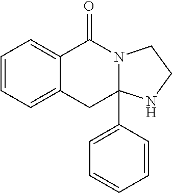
C1=CC=C2C(=C1)C(=O)N1CCNC1(C1=CC=CC=C1)C2
